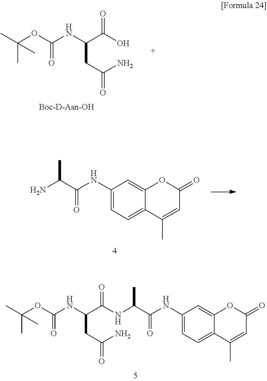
N(C(C(O)=O)CC(=O)N)C(OC(C)(C)C)=O.NC(C)C(=O)NC1=CC=C2C(=C1)OC(=O)C=C2C.N(C(C(NC(C)C(=O)NC1=CC=C2C(=C1)OC(=O)C=C2C)=O)CC(=O)N)C(OC(C)(C)C)=O
